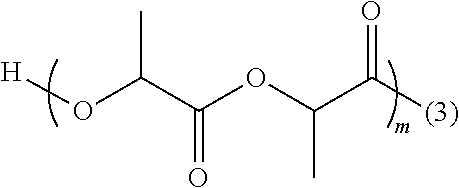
[H]OC(C(OC(C([(3)])=O)C)=O)C
